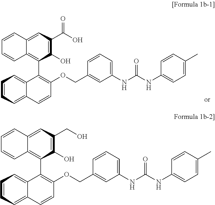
C1(O)=C(C(O)=O)C=C2C(=C1C1=C(OCC3=CC(NC(NC4=CC=C(C)C=C4)=O)=CC=C3)C=CC3=CC=CC=C13)C=CC=C2.C1(O)=C(CO)C=C2C(=C1C1=C(OCC3=CC(NC(NC4=CC=C(C)C=C4)=O)=CC=C3)C=CC3=CC=CC=C13)C=CC=C2
